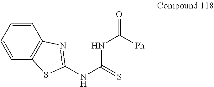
C(NC1=NC2=C(C=CC=C2)S1)(NC(=O)[Ph])=S
